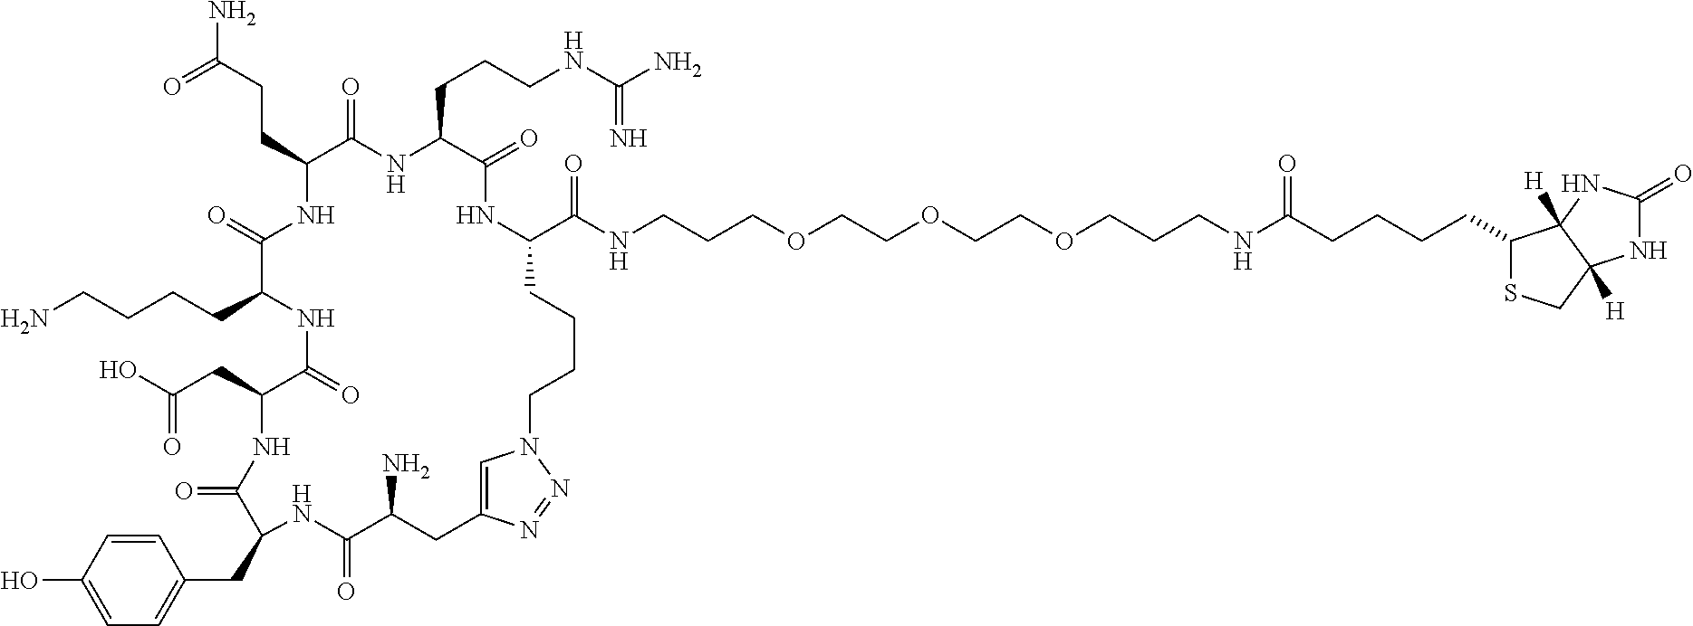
C(C1C(=O)NC(CCCNC(N)=N)C(=O)NC(C(NCCCOCCOCCOCCCNC(CCCCC2SCC3([H])C2([H])NC(=O)N3)=O)=O)CCCCN2C=C(N=N2)CC(N)C(=O)NC(CC2=CC=C(O)C=C2)C(=O)NC(CC(O)=O)C(=O)NC(CCCCN)C(=O)N1)CC(=O)N
